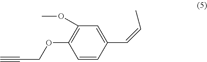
C1(OCC#C)=C(OC)C=C(C=CC)C=C1
